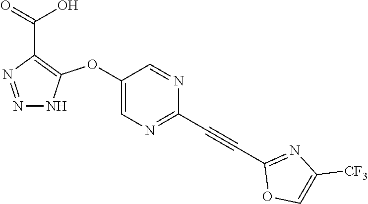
C1(OC2=C(C(=O)O)N=NN2)=CN=C(C#CC2=NC([CF3])=CO2)N=C1
